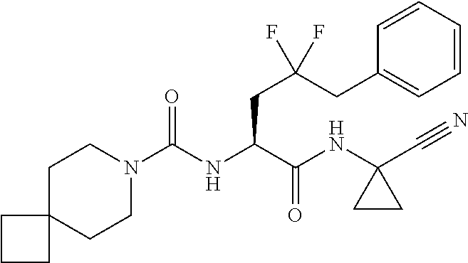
C1CN(C(NC(C(NC2(C#N)CC2)=O)CC(CC2=CC=CC=C2)(F)F)=O)CCC12CCC2
